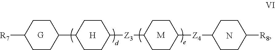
[G].[M].N.C1C([R7])CCC(C2CCC([Z3]C3CCC([Z4]C4CCC([R8])CC4)CC3)CC2)C1.[H]
